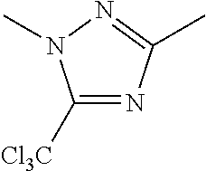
[Cl3C]C1=NC(C)=NN1C
